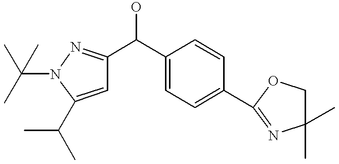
C1=C(C(C)C)N(C(C)(C)C)N=C1C(C1=CC=C(C2=NC(C)(C)CO2)C=C1)O
